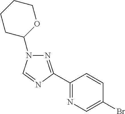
C1(C2=NN(C3OCCCC3)C=N2)=NC=C(Br)C=C1
